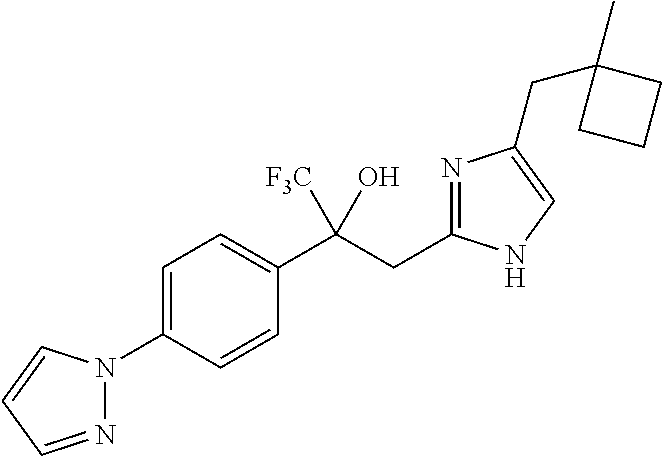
C1=C(N2N=CC=C2)C=CC(C(CC2=NC(CC3(C)CCC3)=CN2)(O)[F3C])=C1
